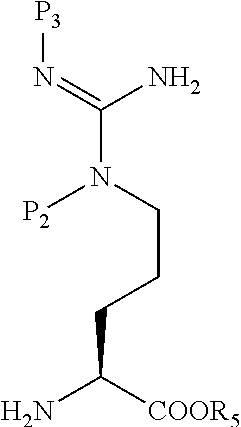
[P3]N=C(N)N([P2])CCCC(N)[COOR5]
